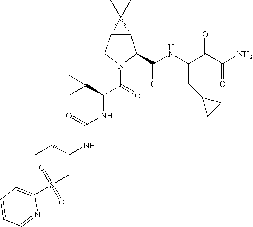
C12C(CN(C(=O)C(C(C)(C)C)NC(=O)NC(C(C)C)CS(C3=CC=CC=N3)(=O)=O)C1C(NC(C(C(N)=O)=O)CC1CC1)=O)C2(C)C
